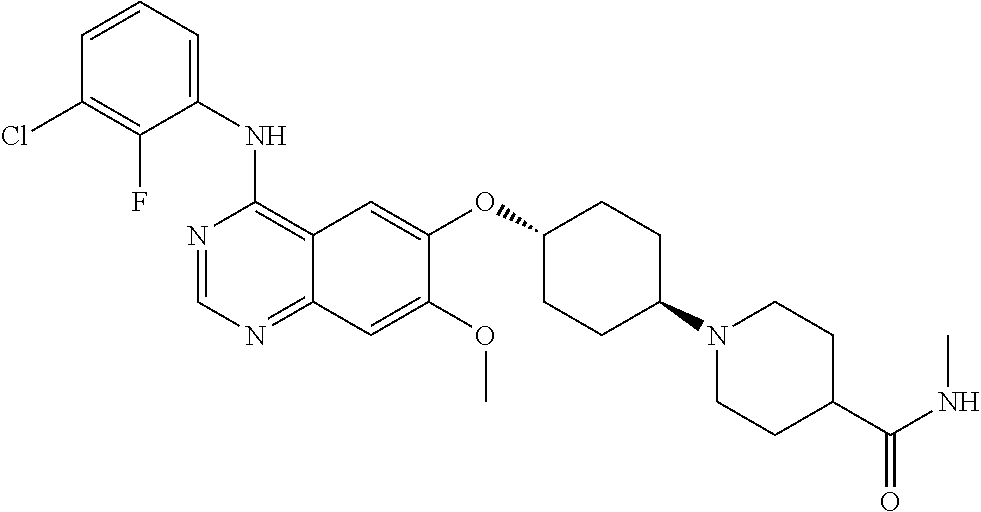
C1(NC2=C3C(=NC=N2)C=C(OC)C(OC2CCC(N4CCC(C(NC)=O)CC4)CC2)=C3)=CC=CC(Cl)=C1F
